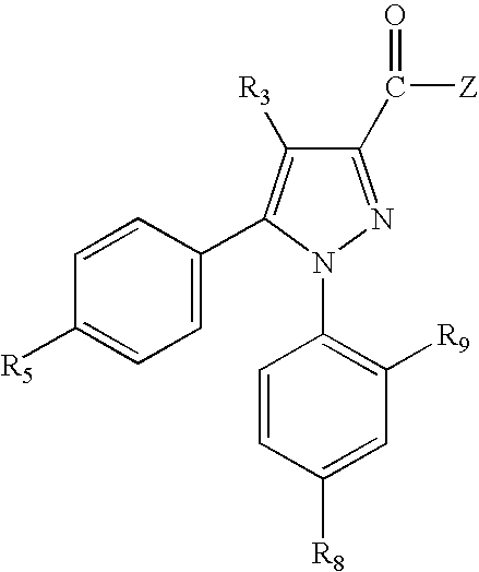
C1=CC([R8])=CC([R9])=C1N1N=C(C([Z])=O)C([R3])=C1C1=CC=C([R5])C=C1
